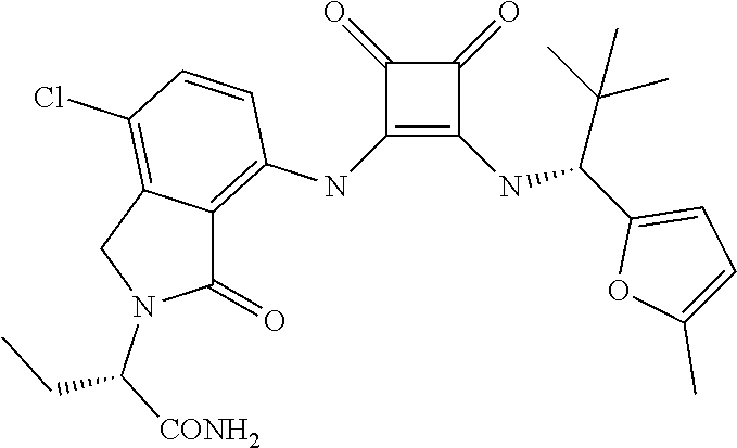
C1(NC2=C3C(=C(Cl)C=C2)CN(C(CC)[CONH2])C3=O)=C(NC(C2=CC=C(C)O2)C(C)(C)C)C(=O)C1=O
